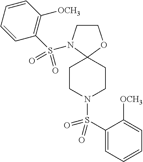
C1CN(S(C2=C([OCH3])C=CC=C2)(=O)=O)C2(O1)CCN(S(C1=CC=CC=C1[OCH3])(=O)=O)CC2
